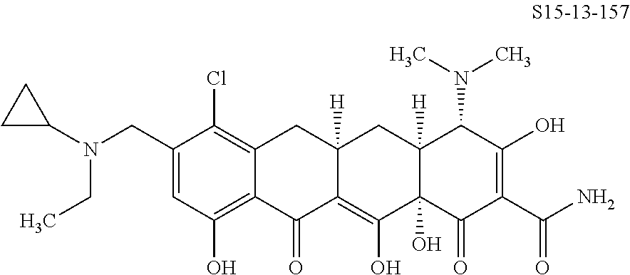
C1(CN(CC)C2CC2)=CC(O)=C2C(=C1Cl)CC1([H])C(=C(O)C3(O)C([H])(C1)C(N(C)C)C(O)=C(C(N)=O)C3=O)C2=O
